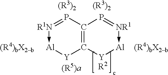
[R1N]1->[Al][Y]C2=C(P=1)P=[NR1]->[Al][YR2]2
